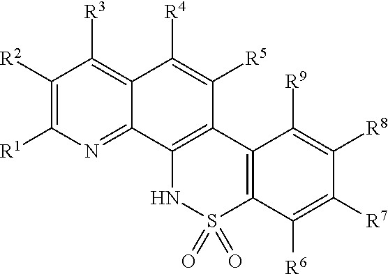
C12=C(C3=NC([R1])=C([R2])C([R3])=C3C([R4])=C1[R5])NS(=O)(=O)C1=C2C([R9])=C([R8])C([R7])=C1[R6]
